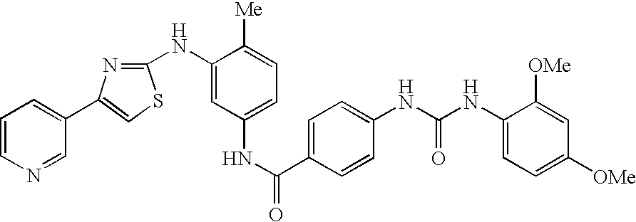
C1=CN=CC(C2=CSC(NC3=CC(NC(=O)C4=CC=C(NC(NC5=CC=C([OMe])C=C5[OMe])=O)C=C4)=CC=C3[Me])=N2)=C1
